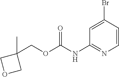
C1=C(Br)C=CN=C1NC(OCC1(C)COC1)=O
